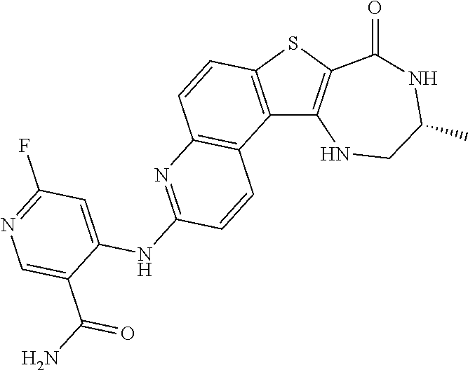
C12=C(SC3=C1NCC(C)NC3=O)C=CC1=C2C=CC(NC2=CC(F)=NC=C2C(N)=O)=N1
